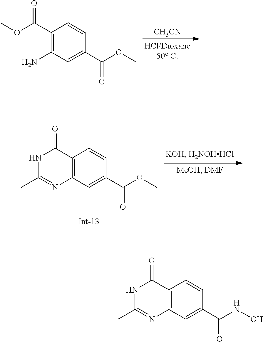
C12=C(C=C(C(NO)=O)C=C1)N=C(C)NC2=O.C1(C(OC)=O)=C(N)C=C(C(OC)=O)C=C1.[CH3CN].C12=C(C=C(C(OC)=O)C=C1)N=C(C)NC2=O
